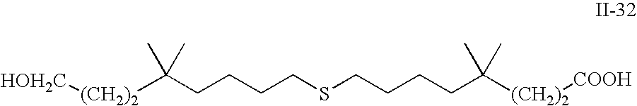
C(CCSCCCCC(C)(C)[(CH2)2][HOH2C])CC([(CH2)2][COOH])(C)C
